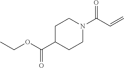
N1(C(C=C)=O)CCC(C(OCC)=O)CC1
